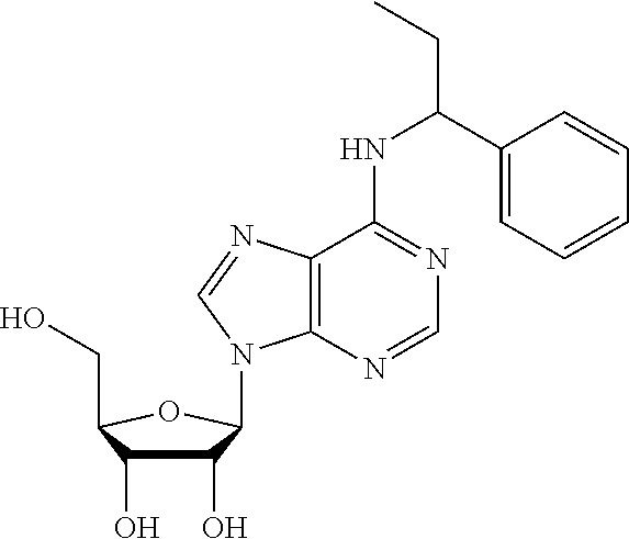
C1(O)C(O)C(CO)OC1N1C2=C(N=C1)C(NC(C1=CC=CC=C1)CC)=NC=N2
